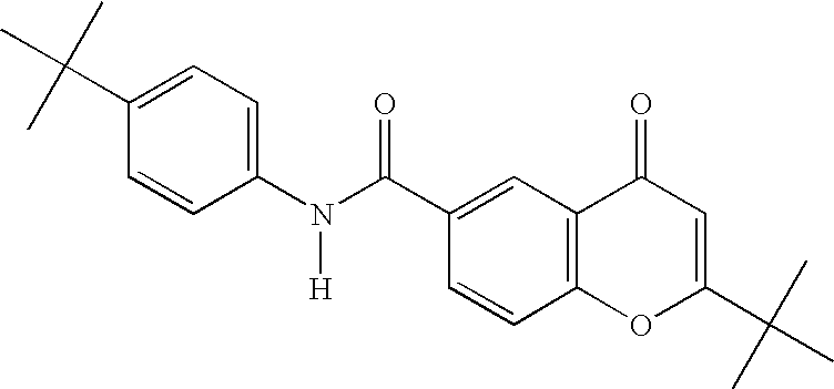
C1(N(C(C2=CC3=C(C=C2)OC(C(C)(C)C)=CC3=O)=O)[H])=CC=C(C(C)(C)C)C=C1
